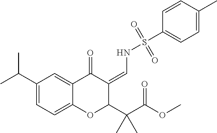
C1=C(C(C)C)C=C2C(=C1)OC(C(C(OC)=O)(C)C)C(=CNS(C1=CC=C(C)C=C1)(=O)=O)C2=O
